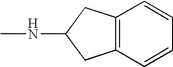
CNC1CC2=C(C1)C=CC=C2
